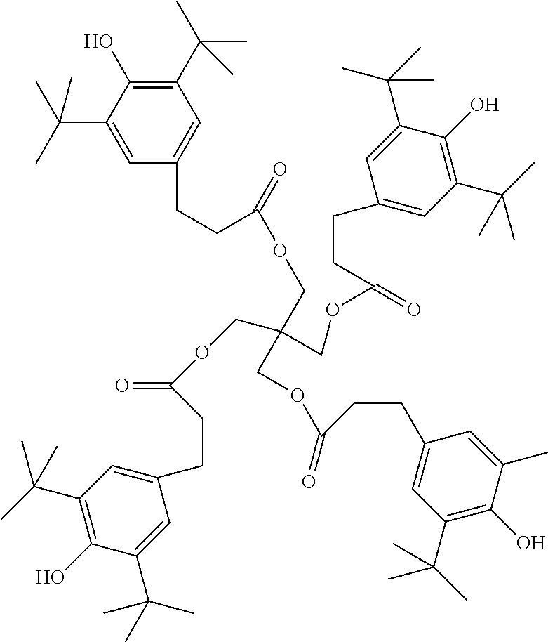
C1(C(C)(C)C)=C(O)C(C(C)(C)C)=CC(CCC(OCC(COC(=O)CCC2=CC(C(C)(C)C)=C(O)C(C(C)(C)C)=C2)(COC(=O)CCC2=CC(C(C)(C)C)=C(O)C(C(C)(C)C)=C2)COC(CCC2=CC(C(C)(C)C)=C(O)C(C)=C2)=O)=O)=C1
